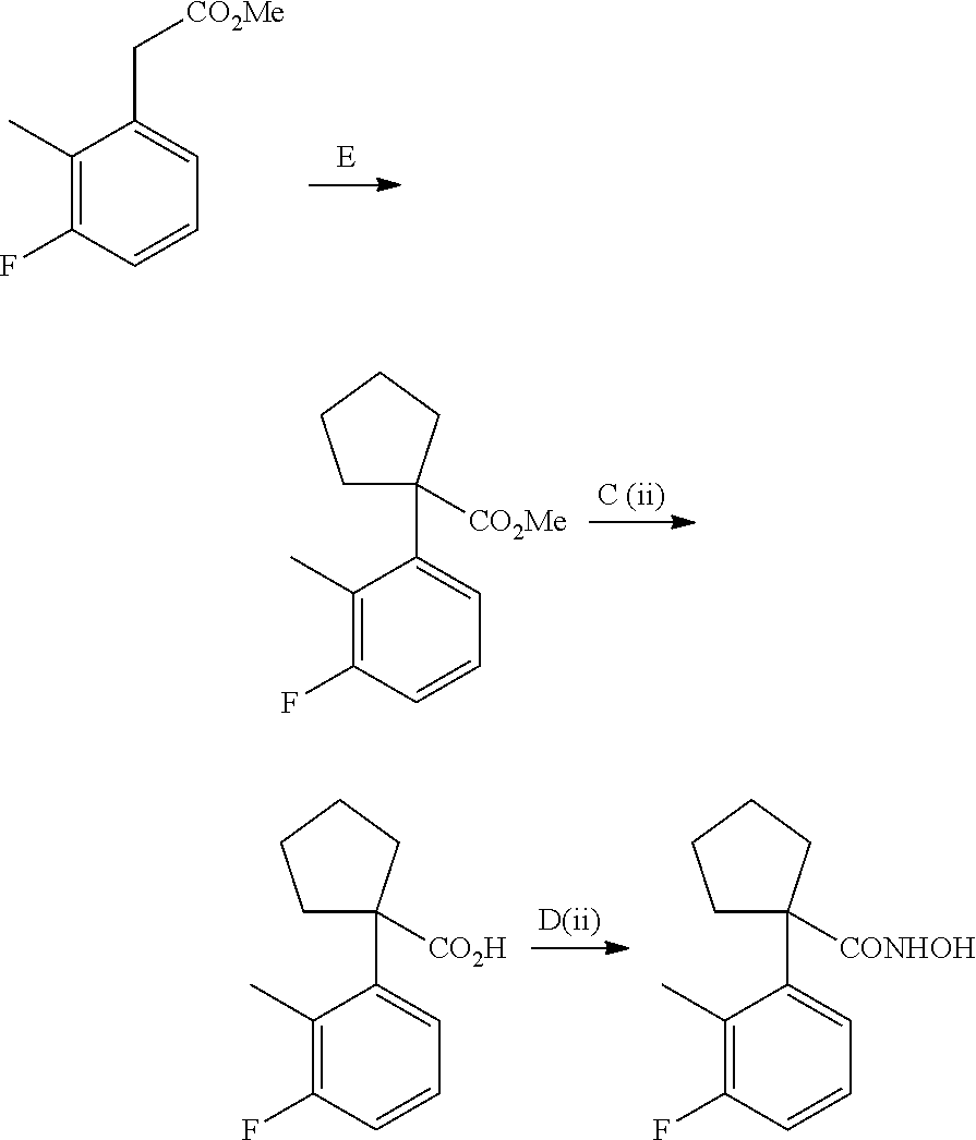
C1(C)=C(F)C=CC=C1C[CO2Me].C1(C)=C(F)C=CC=C1C1([CO2Me])CCCC1.C1(C)=C(F)C=CC=C1C1([CO2H])CCCC1.C1(C)=C(F)C=CC=C1C1([CONHOH])CCCC1
